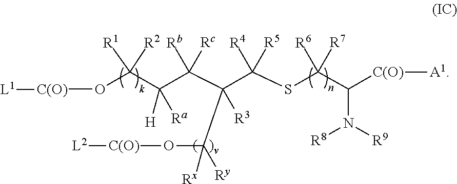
C(C(C(C(SC(C(N([R9])[R8])[C(O)][A1])([R6])[R7])([R4])[R5])([R3])C([Rx])([Ry])O[C(O)][L2])([Rb])[Rc])(C(O[C(O)][L1])([R1])[R2])([Ra])[H]
